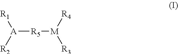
[A]([R5][M]([R3])[R4])([R1])[R2]
